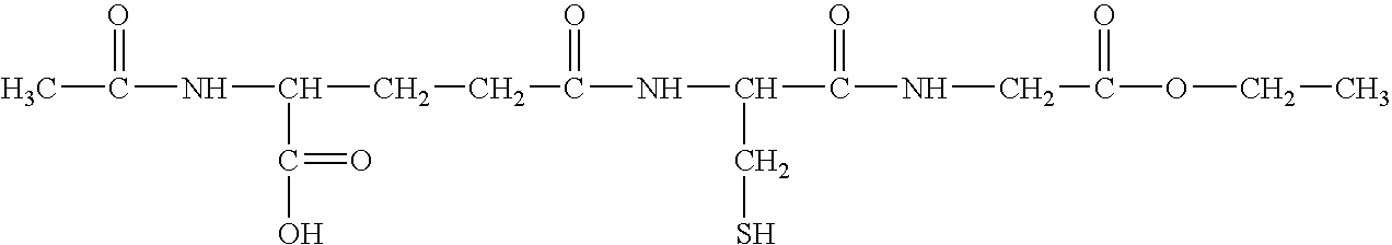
CC(=O)NC(C(O)=O)CCC(=O)NC(CS)C(=O)NCC(=O)OCC
